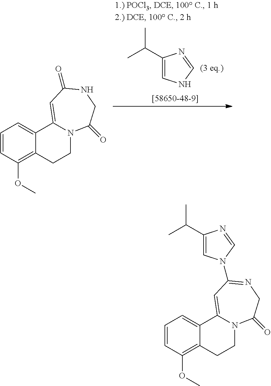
C1=CC(OC)=C2C(=C1)C1=CC(=O)NCC(=O)N1CC2.CC(C1=CNC=N1)C.C1=CC(OC)=C2C(=C1)C1=CC(N3C=C(C(C)C)N=C3)=NCC(=O)N1CC2
